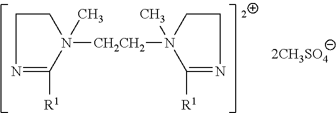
N1([CH2CH2]N2(C)C([R1])=NCC2)(C)CCN=C1[R1]
